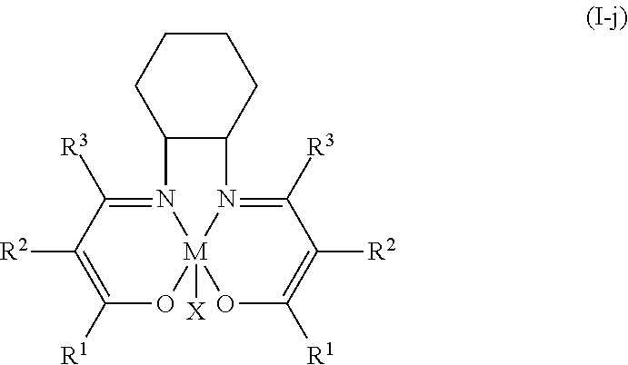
N12=C([R3])C([R2])=C([R1])O[M]13([X])OC([R1])=C([R2])C([R3])=N3C1C2CCCC1
